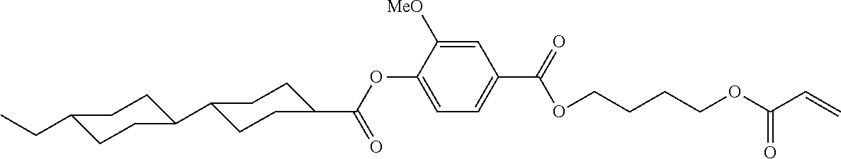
C1=C([MeO])C(OC(=O)C2CCC(C3CCC(CC)CC3)CC2)=CC=C1C(OCCCCOC(C=C)=O)=O
